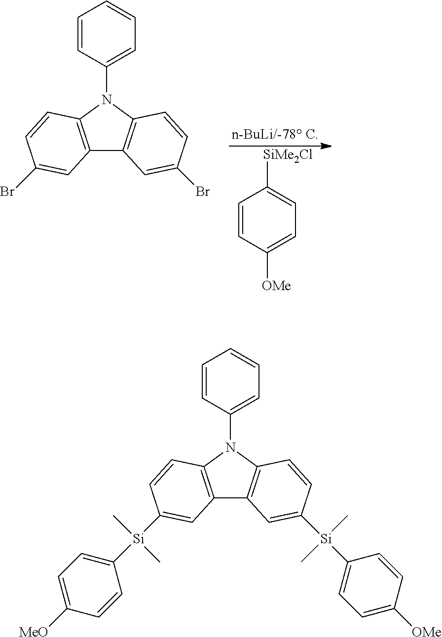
C12=C(N(C3=CC=CC=C3)C3=C1C=C(Br)C=C3)C=CC(Br)=C2.C1=CC([OMe])=CC=C1[SiMe2Cl].C12=C(N(C3=CC=CC=C3)C3=C1C=C([Si](C)(C1=CC=C([OMe])C=C1)C)C=C3)C=CC([Si](C)(C)C1=CC=C([MeO])C=C1)=C2
